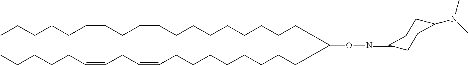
C(CCCCCCCC=CCC=CCCCCC)C(CCCCCCCCC=CCC=CCCCCC)ON=C1CCC(N(C)C)CC1
